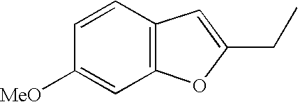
C1([MeO])=CC2=C(C=C1)C=C(CC)O2
